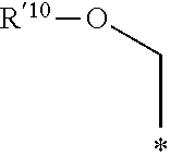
[R10]OCC
